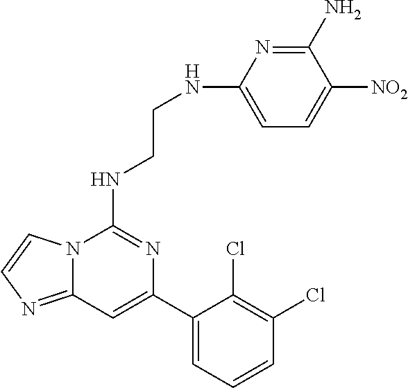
C12=NC=CN1C(NCCNC1=CC=C([NO2])C(N)=N1)=NC(C1=CC=CC(Cl)=C1Cl)=C2
